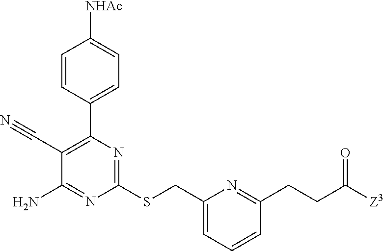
C1=CC(C2=C(C#N)C(N)=NC(SCC3=CC=CC(CCC([Z3])=O)=N3)=N2)=CC=C1[NHAc]
